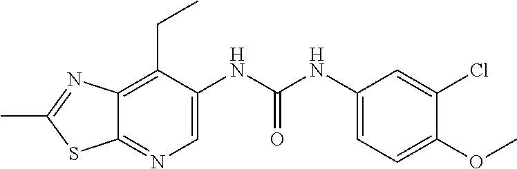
C12=C(CC)C(NC(NC3=CC=C(OC)C(Cl)=C3)=O)=CN=C1SC(C)=N2
